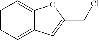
C1=CC=C2C(=C1)OC(CCl)=C2
